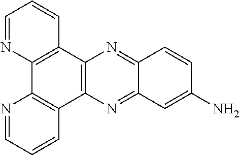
C1=NC2=C(C=C1)C1=C(C3=C2N=CC=C3)N=C2C(=N1)C=CC(N)=C2
